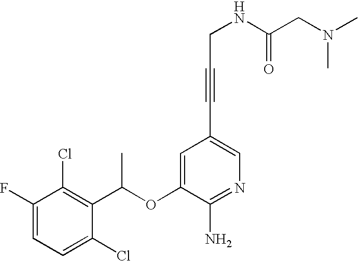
C1=C(F)C(Cl)=C(C(OC2=CC(C#CCNC(CN(C)C)=O)=CN=C2N)C)C(Cl)=C1
